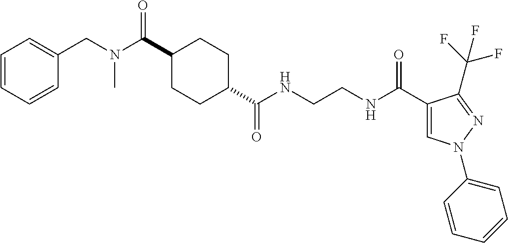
C1(C(N(CC2=CC=CC=C2)C)=O)CCC(C(NCCNC(C2=CN(C3=CC=CC=C3)N=C2C(F)(F)F)=O)=O)CC1
